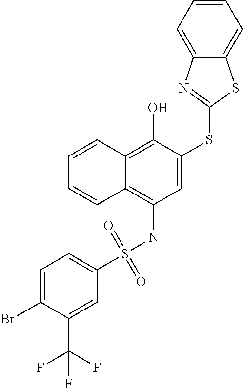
C1(S(NC2=C3C(=C(O)C(SC4=NC5=CC=CC=C5S4)=C2)C=CC=C3)(=O)=O)=CC=C(Br)C(C(F)(F)F)=C1
